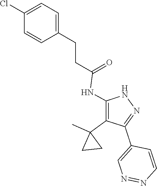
N1C(NC(CCC2=CC=C(Cl)C=C2)=O)=C(C2(C)CC2)C(C2=CN=NC=C2)=N1
